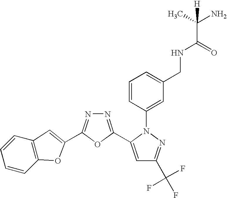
N1=C(C2=CC(C(F)(F)F)=NN2C2=CC(CNC(C(C)(N)[H])=O)=CC=C2)OC(C2=CC3=C(C=CC=C3)O2)=N1
